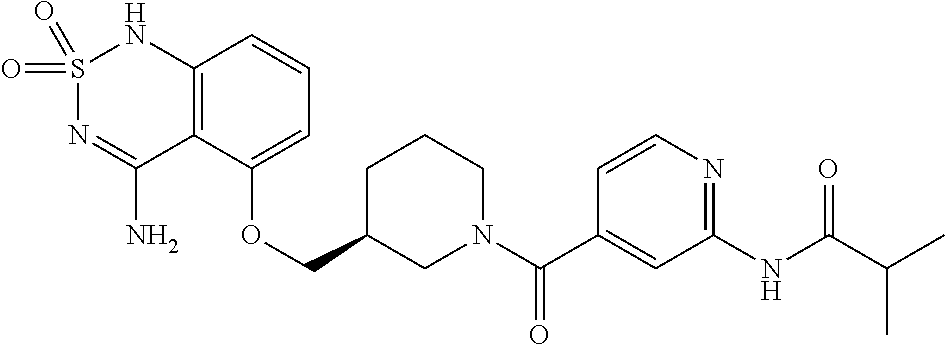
C12=C(C(OCC3CN(C(C4=CC(NC(C(C)C)=O)=NC=C4)=O)CCC3)=CC=C1)C(N)=NS(=O)(=O)N2
